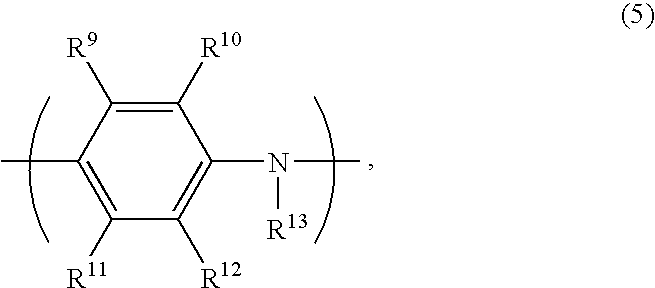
C1([R11])=C(C)C([R9])=C([R10])C(N(C)[R13])=C1[R12]
